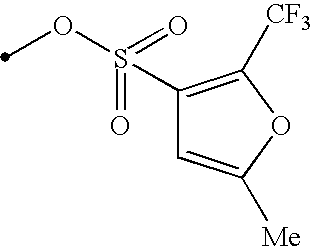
C1(S(=O)(OC)=O)=C([CF3])OC([Me])=C1
